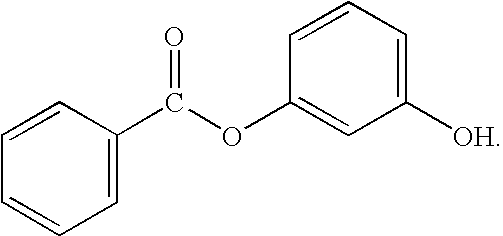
C1=C(C(OC2=CC([OH])=CC=C2)=O)C=CC=C1
